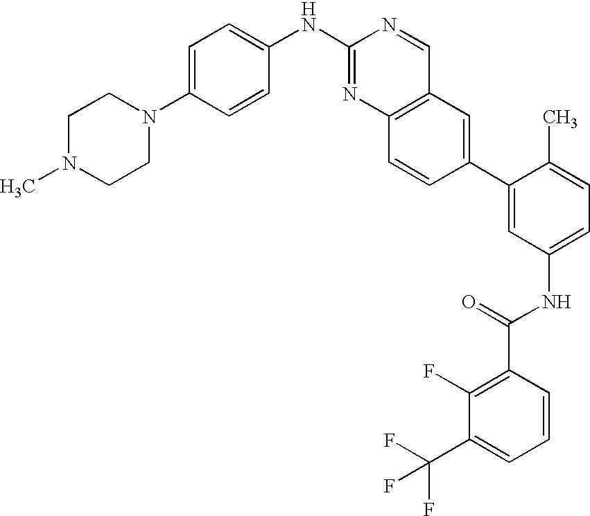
C1N(C)CCN(C2=CC=C(NC3=NC4=C(C=N3)C=C(C3=CC(NC(C5=C(F)C(C(F)(F)F)=CC=C5)=O)=CC=C3C)C=C4)C=C2)C1
